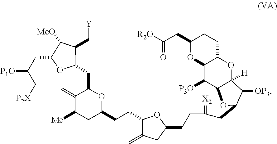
[P1O]C(CC1OC(CC2C(=C)C([Me])CC(CCC3C(=C)CC(CCC(=[X2])CC4OC5C([P3O])C6OC(CC([R2O])=O)CCC6OC5([H])C4[OP3])O3)O2)C(C[Y])C1[MeO])C[P2X]
